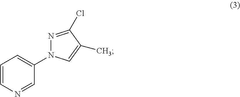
C1=CN=CC(N2N=C(Cl)C(C)=C2)=C1
